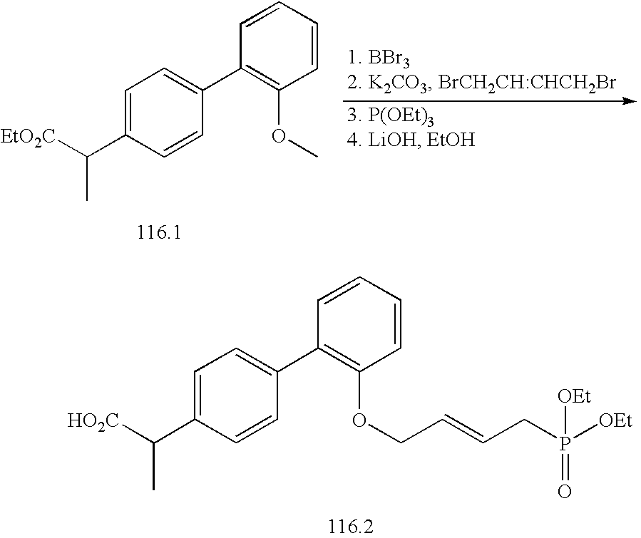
C(C)(C1=CC=C(C2=C(OC)C=CC=C2)C=C1)[EtO2C].C(C)(C1=CC=C(C2=C(OCC=CCP([OEt])(=O)[OEt])C=CC=C2)C=C1)[HO2C]
